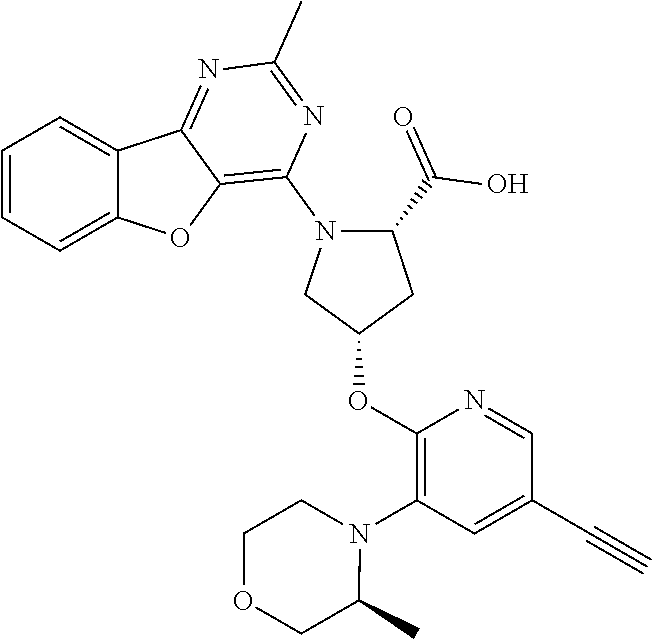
C1=CC=C2C(=C1)C1=NC(C)=NC(N3C(C(=O)O)CC(OC4=C(N5CCOCC5C)C=C(C#C)C=N4)C3)=C1O2
